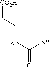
C(CC(=O)[N*])C[CO2H]
